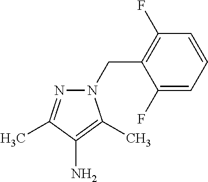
N1(CC2=C(F)C=CC=C2F)N=C(C)C(N)=C1C
